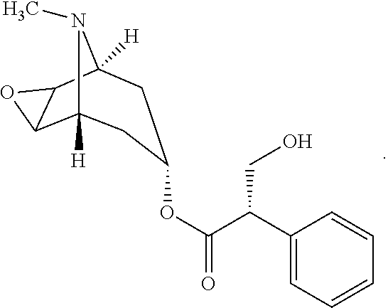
C1(C(CO)C(=O)OC2CC3([H])C4C(C([H])(N3C)C2)O4)=CC=CC=C1
